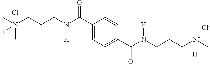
CN(CCCN(C(C1=CC=C(C(N(CCC[N+](C)([H])C)[H])=O)C=C1)=O)[H])(C)[H].[Cl-].[Cl-]
